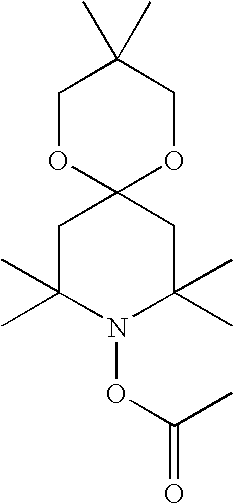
C1C(C)(C)N(OC(=O)C)C(C)(C)CC12OCC(C)(C)CO2
